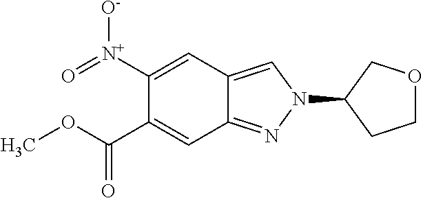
C1([N+](=O)[O-])=CC2=CN(C3CCOC3)N=C2C=C1C(OC)=O
